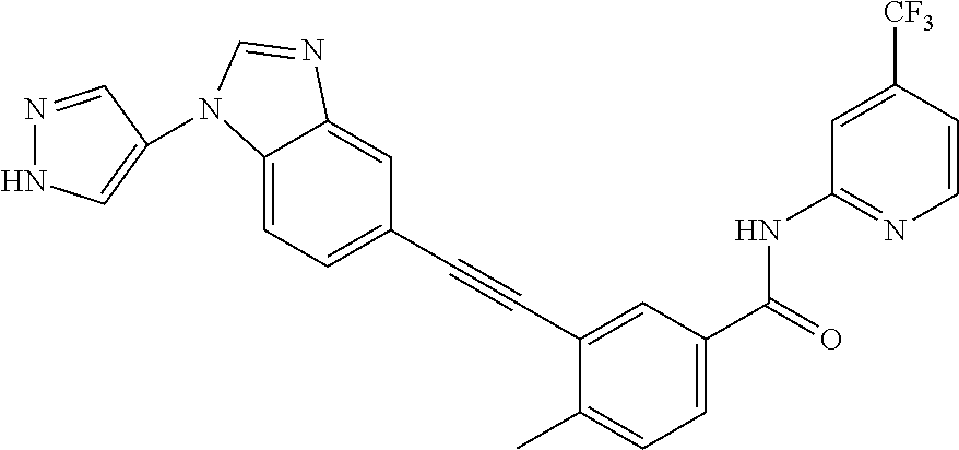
C1(C#CC2=CC(C(=O)NC3=NC=CC([CF3])=C3)=CC=C2C)=CC=C2C(=C1)N=CN2C1=CNN=C1
